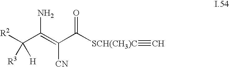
[R2]C(C(=C(C([SCH(CH3)C]#C)=O)[CN])N)([H])[R3]
